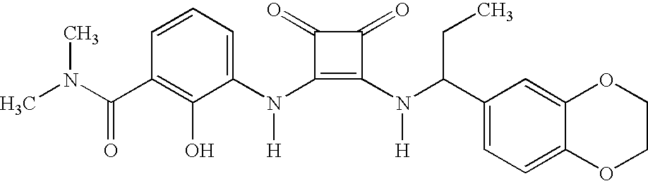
C1(N(C2=C(N(C(C3=CC=C4C(=C3)OCCO4)CC)[H])C(=O)C2=O)[H])=CC=CC(C(=O)N(C)C)=C1O
